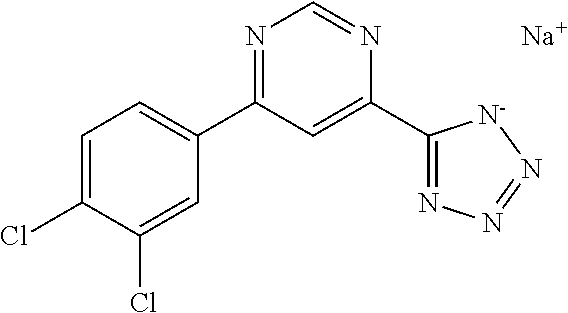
C1=C(Cl)C(Cl)=CC(C2=NC=NC(C3=NN=N[N-]3)=C2)=C1.[Na]
